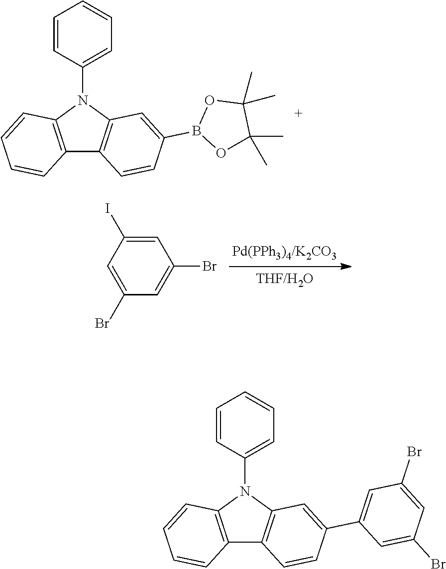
C12=C(N(C3=CC=CC=C3)C3=C1C=CC(B1OC(C)(C)C(C)(C)O1)=C3)C=CC=C2.C1=C(I)C=C(Br)C=C1Br.C12=C(N(C3=CC=CC=C3)C3=C1C=CC(C1=CC(Br)=CC(Br)=C1)=C3)C=CC=C2
